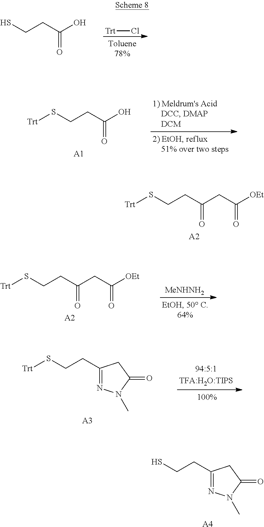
O=C(CC([OEt])=O)CCS[Trt].[A2].N1=C(CCS)CC(=O)N1C.[A4].[Trt]Cl.C(CC(O)=O)S.O=C(O)CCS[Trt].[A1].[MeNHNH2].O=C(CC([OEt])=O)CCS[Trt].[A2].N1=C(CCS[Trt])CC(=O)N1C.[A3]
